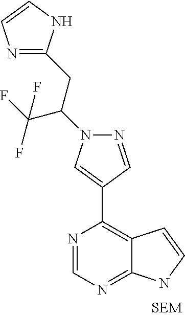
C(C(F)(F)F)(N1N=CC(C2=C3C(=NC=N2)NC=C3)=C1)CC1=NC=CN1
